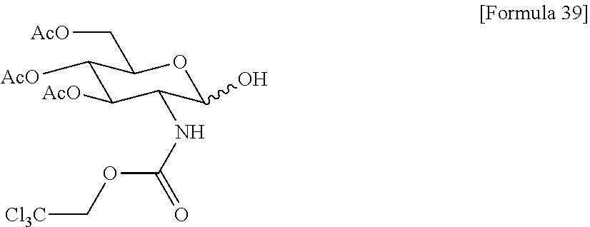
C1([AcO])C([AcO])C(NC(=O)OC[Cl3C])C(O)OC1C[AcO]
